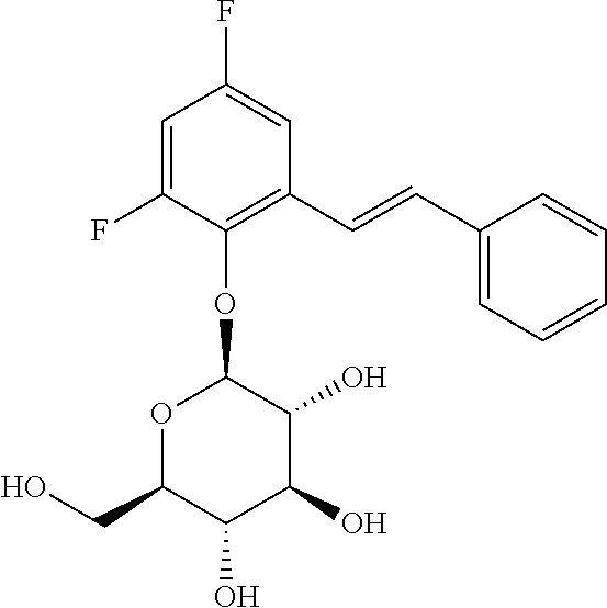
FC1=CC(F)=CC(C=CC2=CC=CC=C2)=C1OC1OC(CO)C(O)C(O)C1O
